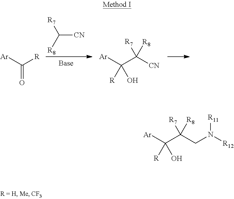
C([CN])([R8])[R7].C([R])([Ar])=O.C(C([CN])([R7])[R8])([Ar])([R])O.C(C(CN([R12])[R11])([R7])[R8])([Ar])([R])O
